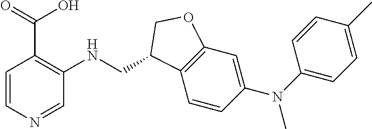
C(NC1=C(C(O)=O)C=CN=C1)C1C2=C(C=C(N(C3=CC=C(C)C=C3)C)C=C2)OC1
